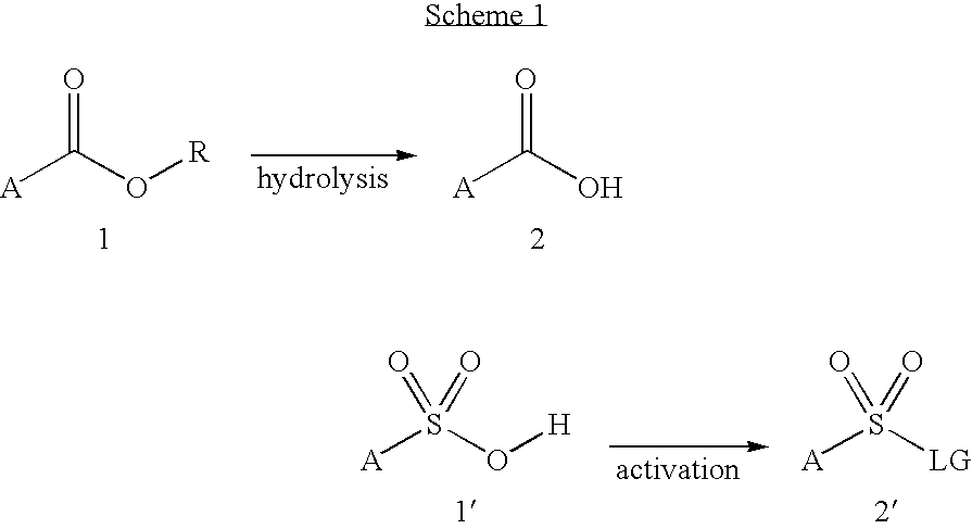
[A]C(O[R])=O.[A]C(O)=O.[A]S(O[H])(=O)=O.[A]S([LG])(=O)=O
